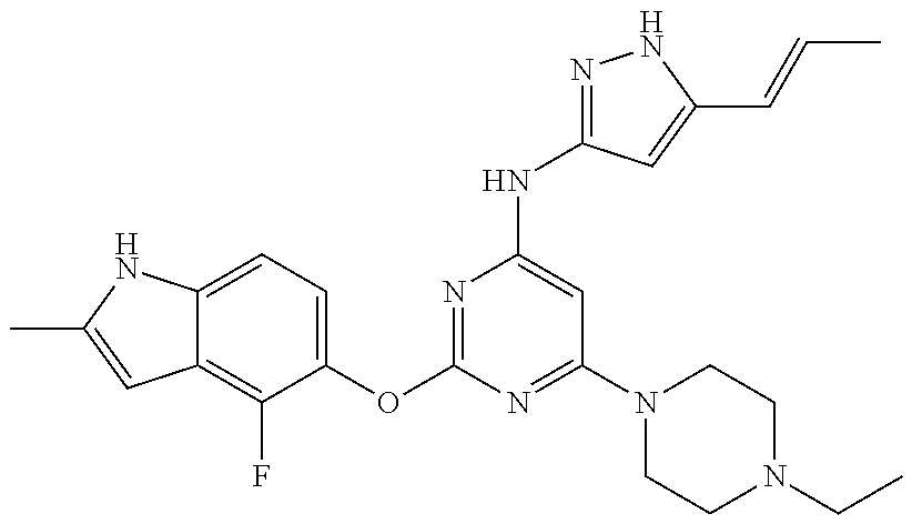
C12=C(F)C(OC3=NC(NC4=NNC(C=CC)=C4)=CC(N4CCN(CC)CC4)=N3)=CC=C1NC(C)=C2
